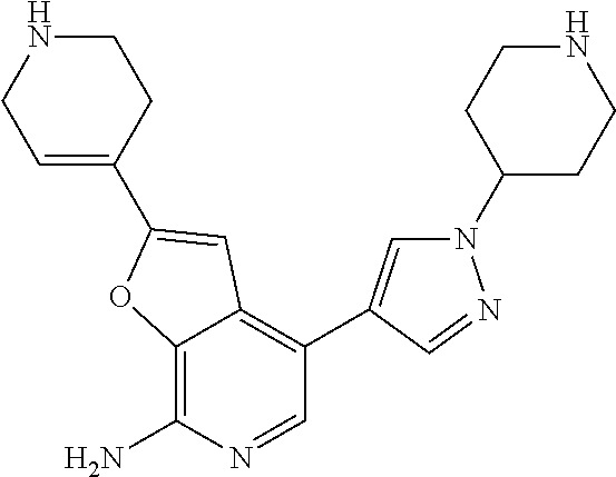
C12=C(N)N=CC(C3=CN(C4CCNCC4)N=C3)=C1C=C(C1=CCNCC1)O2
